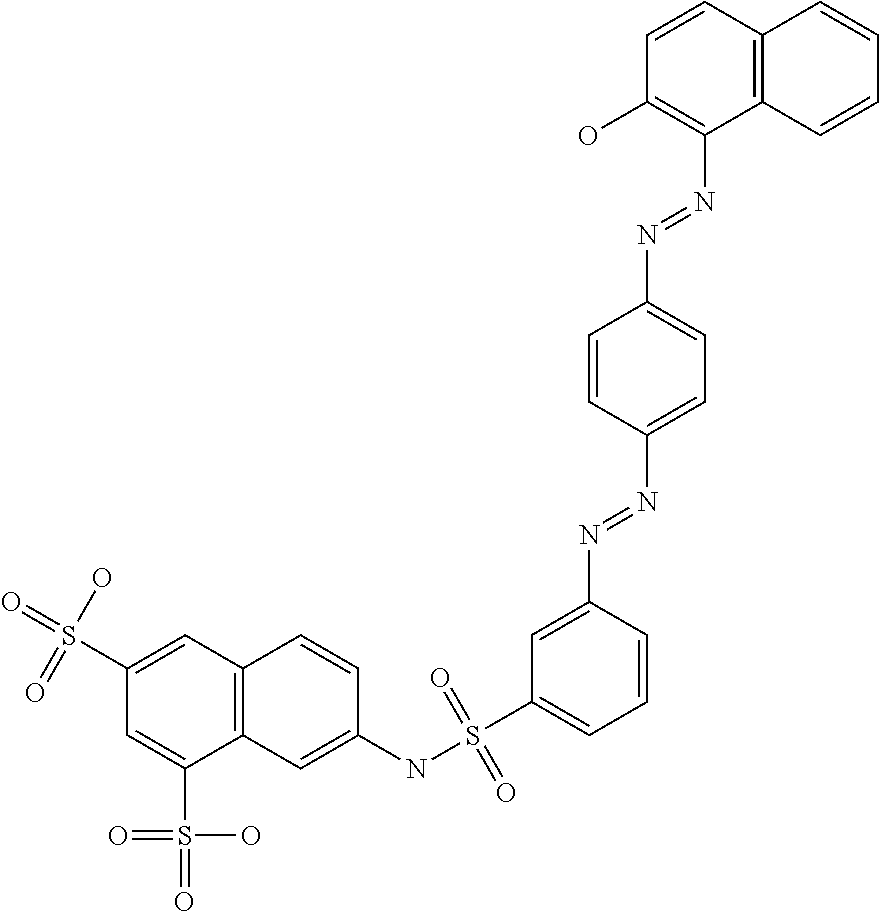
C12=C(C=C(S(=O)(O)=O)C=C1S(=O)(=O)O)C=CC(NS(C1=CC=CC(N=NC3=CC=C(N=NC4=C(O)C=CC5=C4C=CC=C5)C=C3)=C1)(=O)=O)=C2
